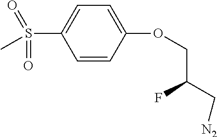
C1=CC(OCC(C[N2])F)=CC=C1S(=O)(C)=O
